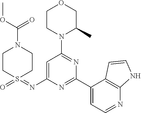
C1=C(N=S2(=O)CCN(C(OC)=O)CC2)N=C(C2=CC=NC3=C2C=CN3)N=C1N1C(C)COCC1
